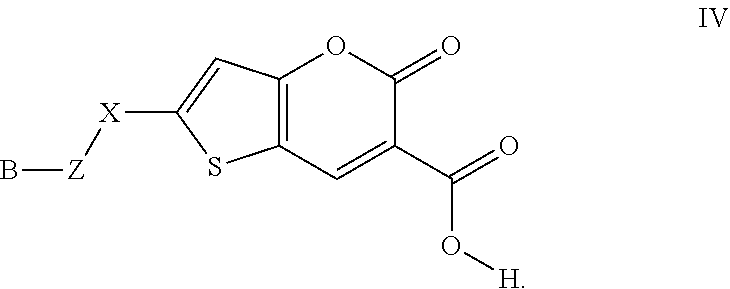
C1([X][Z]B)=CC2=C(S1)C=C(C(=O)O[H])C(=O)O2
